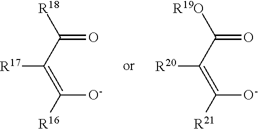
[R18]C(C(=C([R16])[O-])[R17])=O.[R19O]C(C(=C([R21])[O-])[R20])=O
